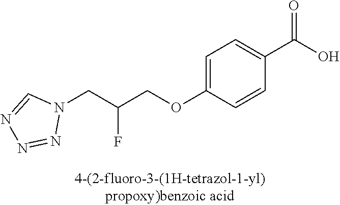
N1(CC(COC2=CC=C(C(O)=O)C=C2)F)C=NN=N1
